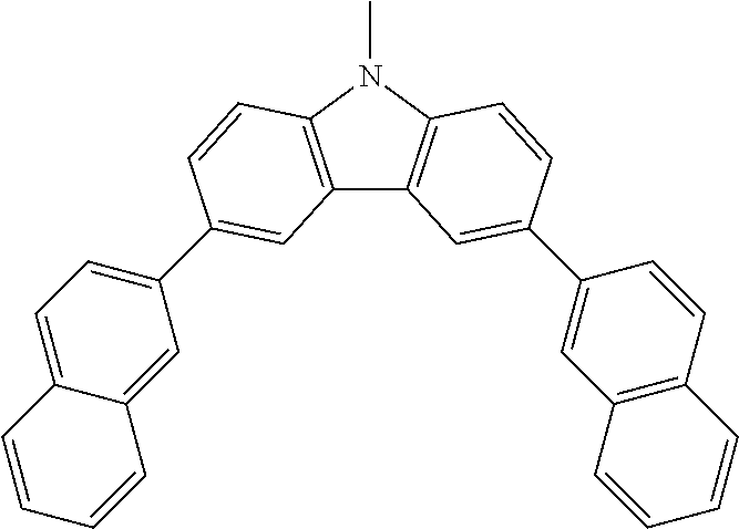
C12=C(N(C)C3=C1C=C(C1=CC4=C(C=C1)C=CC=C4)C=C3)C=CC(C1=CC=C3C(=C1)C=CC=C3)=C2
